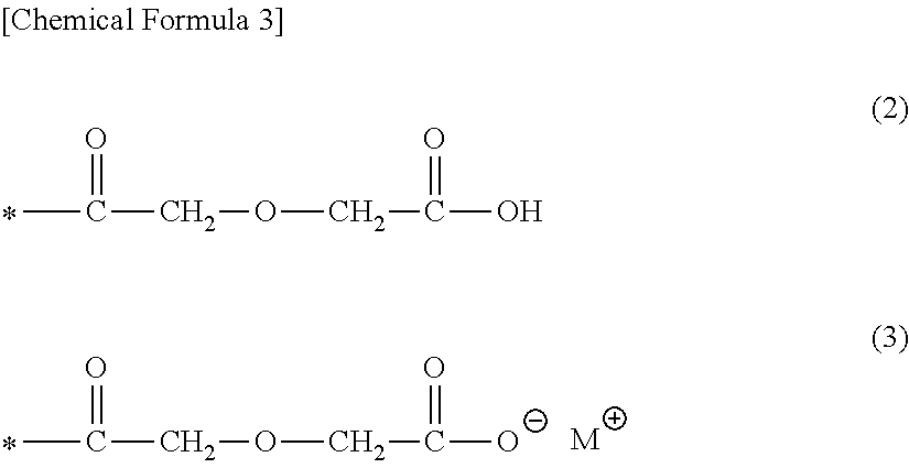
CC(=O)COCC(=O)O.CC(=O)COCC(=O)[O-].[M]
